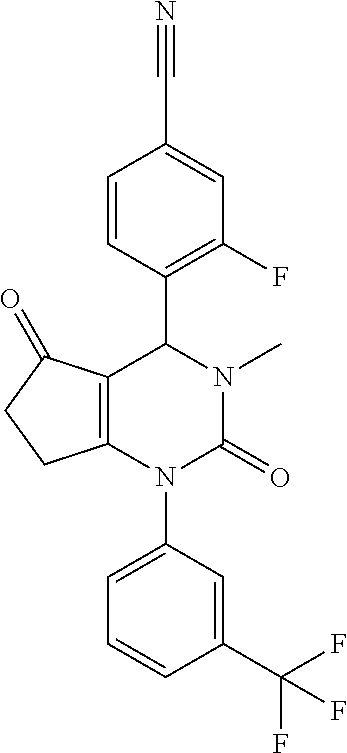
C1=CC(C2C3=C(N(C4=CC=CC(C(F)(F)F)=C4)C(=O)N2C)CCC3=O)=C(F)C=C1C#N
